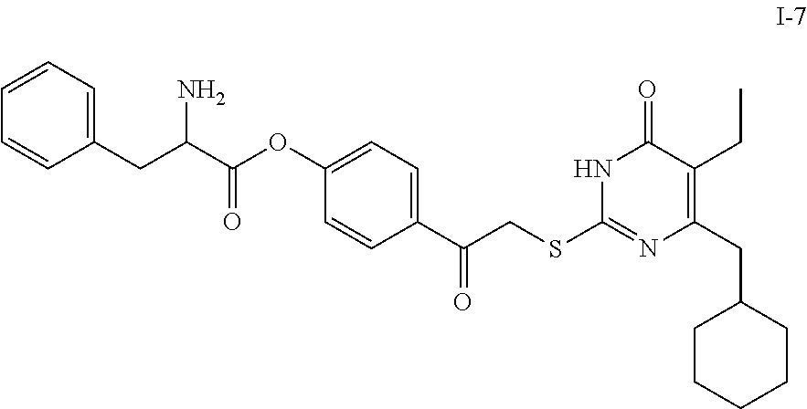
C(C1=C(CC)C(=O)NC(SCC(C2=CC=C(OC(=O)C(N)CC3=CC=CC=C3)C=C2)=O)=N1)C1CCCCC1
